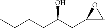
C(CCC(CC1CO1)O)C
